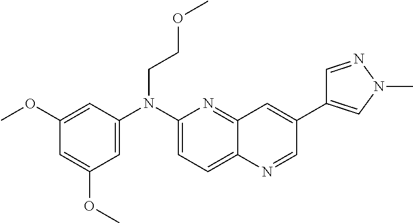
C1=C(N(C2=CC=C3C(=N2)C=C(C2=CN(C)N=C2)C=N3)CCOC)C=C(OC)C=C1OC
